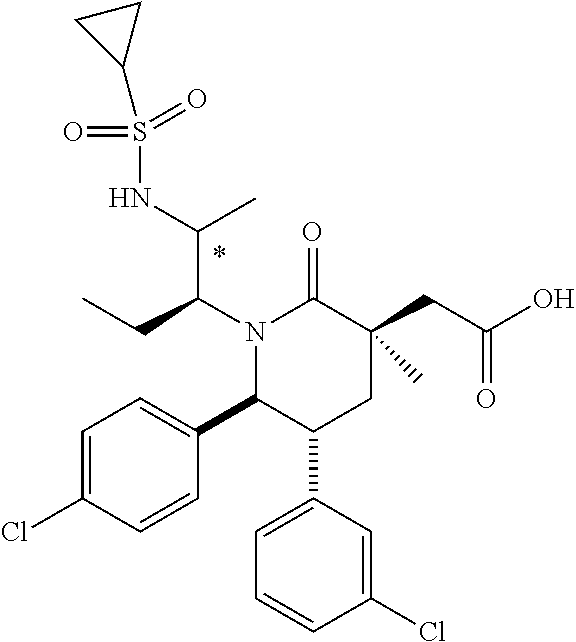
N1(C(CC)C(NS(C2CC2)(=O)=O)C)C(C2=CC=C(Cl)C=C2)C(C2=CC=CC(Cl)=C2)CC(CC(=O)O)(C)C1=O
